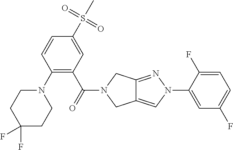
C1(F)=CC=C(F)C(N2C=C3C(=N2)CN(C(=O)C2=C(N4CCC(F)(F)CC4)C=CC(S(C)(=O)=O)=C2)C3)=C1
